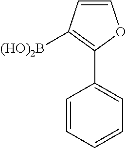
C1=CC=CC=C1C1=C([(HO)2B])C=CO1
